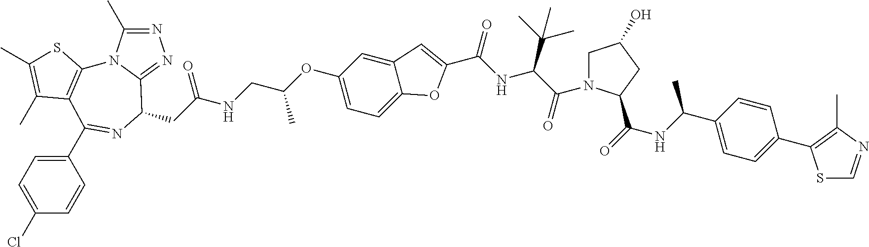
N1=C(C)N2C(=N1)C(CC(=O)NCC(OC1=CC=C3C(=C1)C=C(C(NC(C(=O)N1CC(O)CC1C(=O)NC(C1=CC=C(C4=C(C)N=CS4)C=C1)C)C(C)(C)C)=O)O3)C)N=C(C1=CC=C(Cl)C=C1)C1=C2SC(C)=C1C
